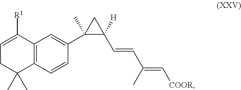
C1(C2(C)C([H])(C=CC(=C[COOR])C)C2)=CC2=C(C=C1)C(C)(C)CC=C2[R1]
